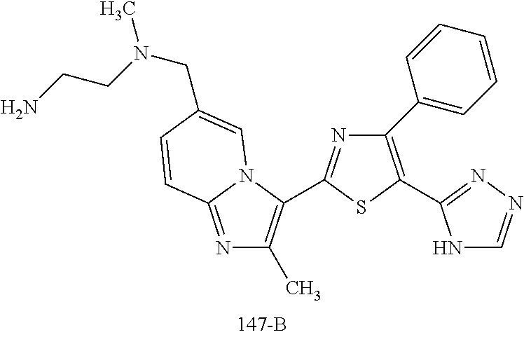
C1(C2=CC=CC=C2)=C(C2=NN=CN2)SC(C2=C(C)N=C3N2C=C(CN(C)CCN)C=C3)=N1
